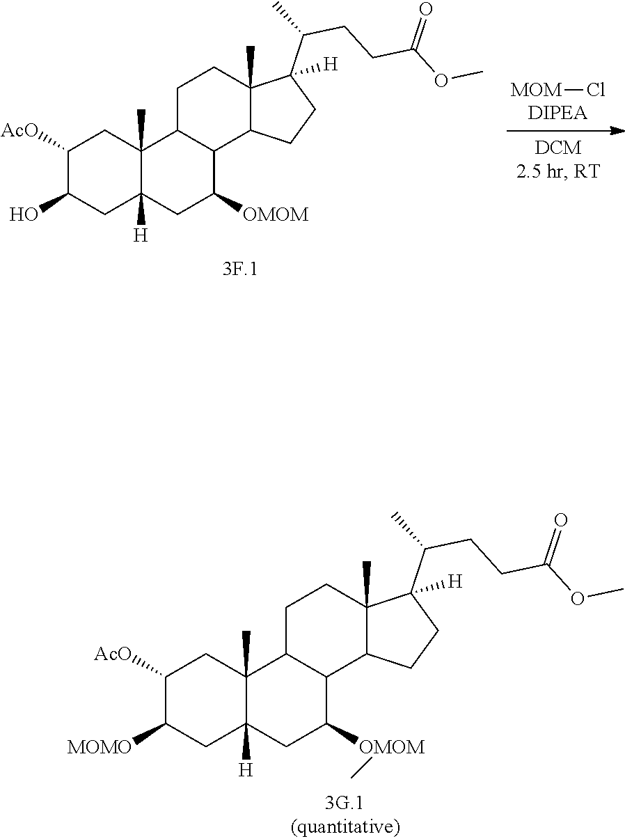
[MOM]Cl.C12(C)C([H])(CC([OMOM])C3C1CCC1(C)C3CCC1(C(C)CCC(OC)=O)[H])CC(O)C([AcO])C2.C12(C)C([H])(CC([OMOM]C)C3C1CCC1(C)C3CCC1(C(C)CCC(OC)=O)[H])CC([MOMO])C([AcO])C2
